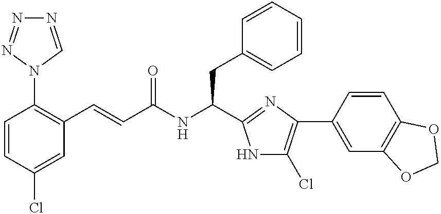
C1=CC(Cl)=CC(C=CC(NC(CC2=CC=CC=C2)C2=NC(C3=CC4=C(C=C3)OCO4)=C(Cl)N2)=O)=C1N1C=NN=N1
